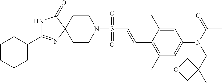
C1CCCC(C2=NC3(C(=O)N2)CCN(S(=O)(=O)C=CC2=C(C)C=C(N(CC4(C)COC4)C(=O)C)C=C2C)CC3)C1
